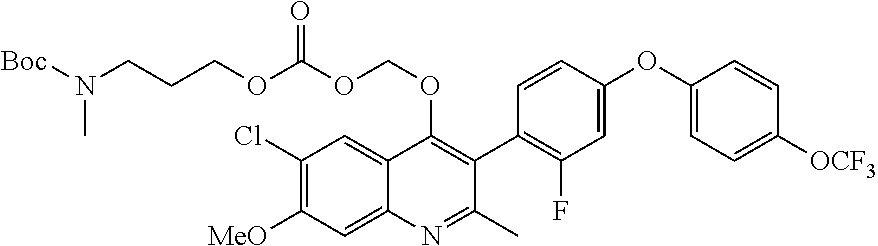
C1(Cl)=C([MeO])C=C2C(=C1)C(OCOC(OCCCN([Boc])C)=O)=C(C1=C(F)C=C(OC3=CC=C([OCF3])C=C3)C=C1)C(C)=N2
